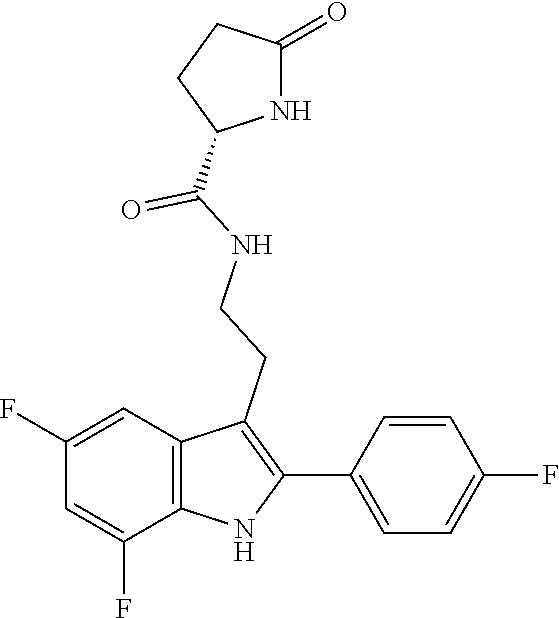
N(C(=O)C1CCC(=O)N1)CCC1=C(C2=CC=C(F)C=C2)NC2=C1C=C(F)C=C2F
